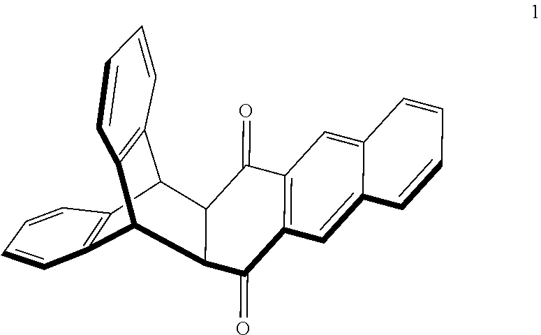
C12C3=C(C(C4=C1C=CC=C4)C1C(=O)C4=C(C(=O)C21)C=C1C=CC=CC1=C4)C=CC=C3
